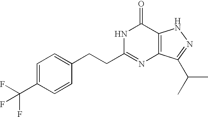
C(CC1=NC2=C(C(=O)N1)NN=C2C(C)C)C1=CC=C(C(F)(F)F)C=C1
